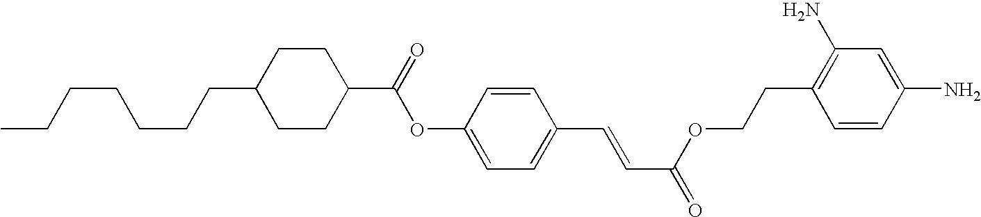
C(CC1CCC(C(=O)OC2=CC=C(C=CC(=O)OCCC3=C(N)C=C(N)C=C3)C=C2)CC1)CCCCC
